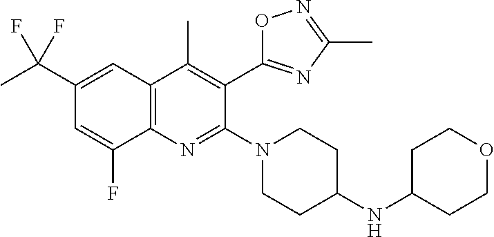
C1(C(C)(F)F)=CC2=C(N=C(N3CCC(NC4CCOCC4)CC3)C(C3=NC(C)=NO3)=C2C)C(F)=C1
